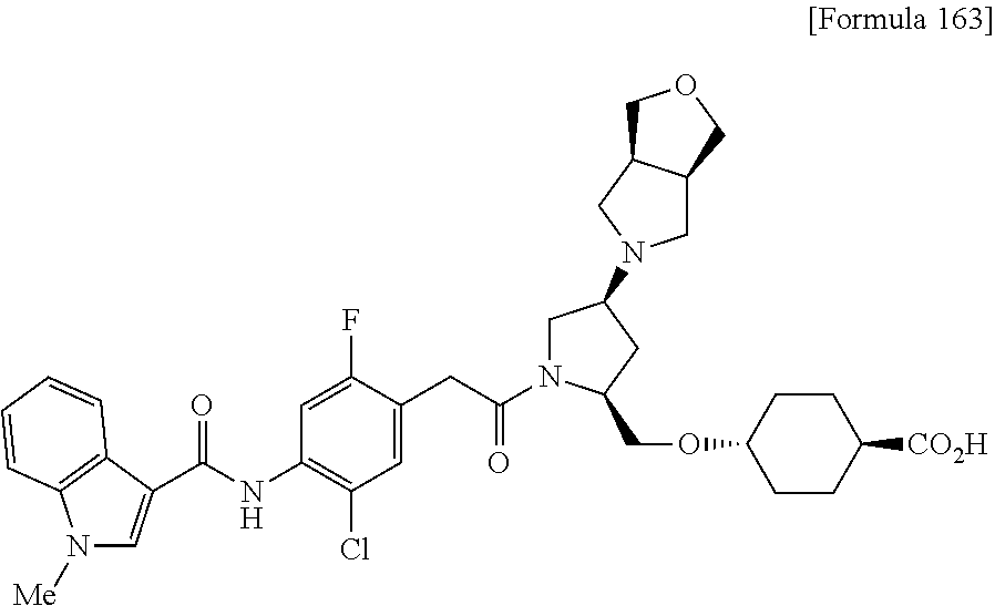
N1([Me])C=C(C(NC2=C(Cl)C=C(CC(=O)N3CC(N4CC5C(C4)COC5)CC3COC3CCC([CO2H])CC3)C(F)=C2)=O)C2=C1C=CC=C2
